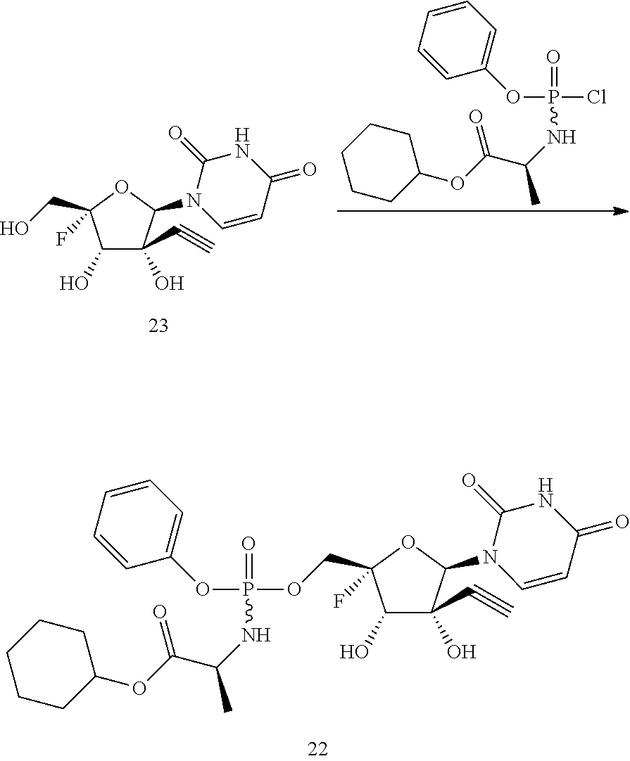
N1(C2C(O)(C#C)C(O)C(CO)(F)O2)C=CC(=O)NC1=O.O(P(Cl)(=O)NC(C)C(OC1CCCCC1)=O)C1=CC=CC=C1.N1(C2C(O)(C#C)C(O)C(COP(OC3=CC=CC=C3)(=O)NC(C)C(OC3CCCCC3)=O)(F)O2)C=CC(=O)NC1=O
